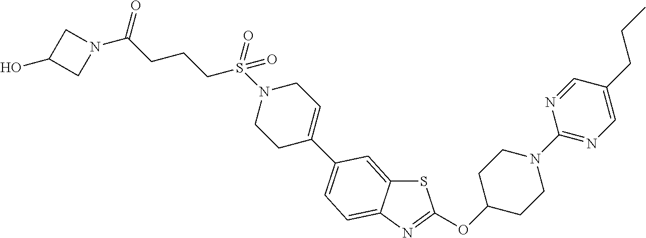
S1C2=CC(C3=CCN(S(CCCC(N4CC(O)C4)=O)(=O)=O)CC3)=CC=C2N=C1OC1CCN(C2=NC=C(CCC)C=N2)CC1
